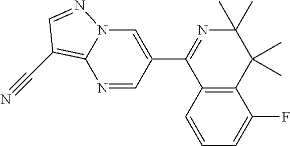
C12=C(C=CC=C1F)C(C1=CN3C(=C(C#N)C=N3)N=C1)=NC(C)(C)C2(C)C
